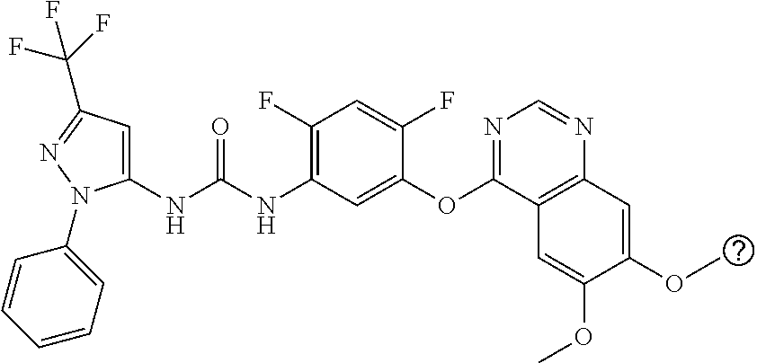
C1(NC(NC2=C(F)C=C(F)C(OC3=NC=NC4=C3C=C(OC)C(OC)=C4)=C2)=O)=CC(C(F)(F)F)=NN1C1=CC=CC=C1
